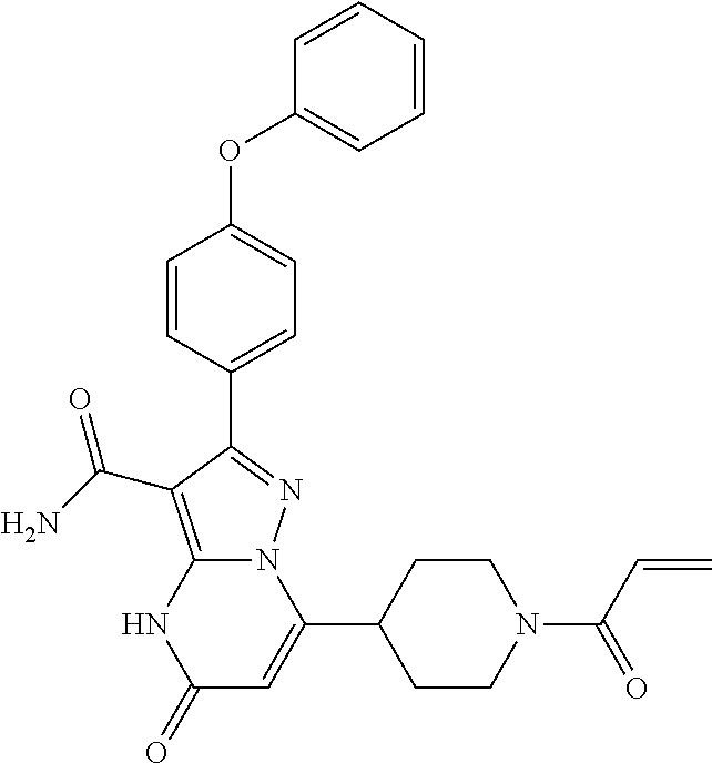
C1(OC2=CC=C(C3=NN4C(C5CCN(C(C=C)=O)CC5)=CC(=O)NC4=C3C(N)=O)C=C2)=CC=CC=C1
